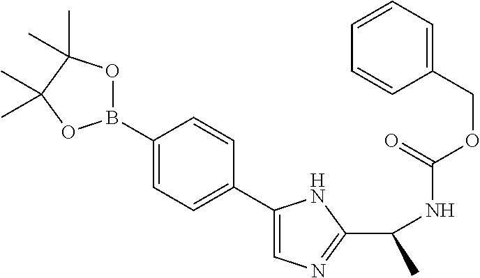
C1(COC(=O)NC(C)C2=NC=C(C3=CC=C(B4OC(C)(C)C(C)(C)O4)C=C3)N2)=CC=CC=C1
